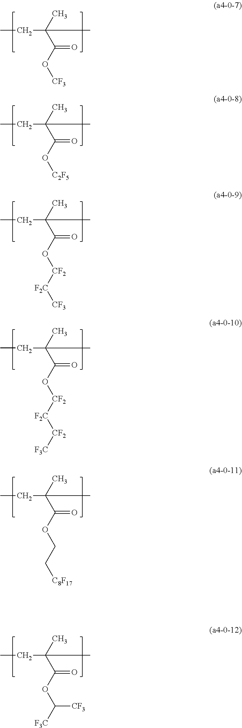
CCC(C)(C(O[CF2][F2C][CF3])=O)C.CCC(C)(C(O[C2F5])=O)C.CCC(C)(C(O[CF3])=O)C.CCC(C)(C(O[CF2][F2C][CF2][F3C])=O)C.CCC(C)(C(OCC[C8F17])=O)C.CCC(C)(C(OC([F3C])[CF3])=O)C
